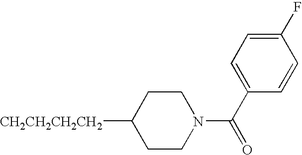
[CH2CH2CH2CH2]C1CCN(C(C2=CC=C(F)C=C2)=O)CC1
